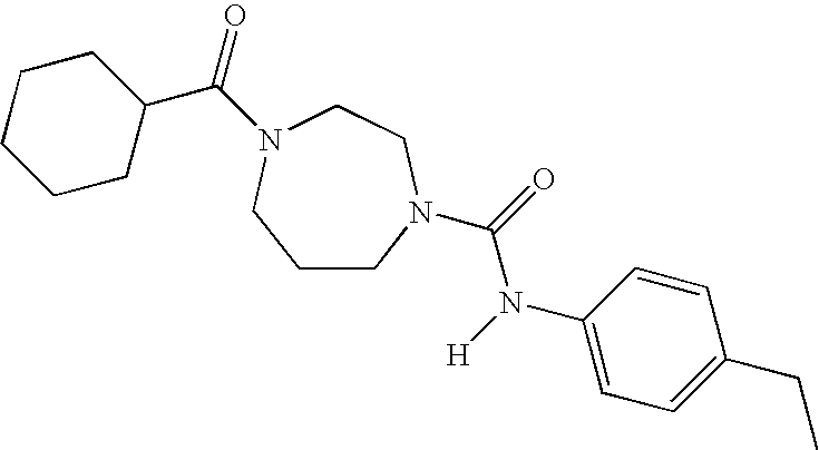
C1CN(C(=O)N([H])C2=CC=C(CC)C=C2)CCN(C(=O)C2CCCCC2)C1
